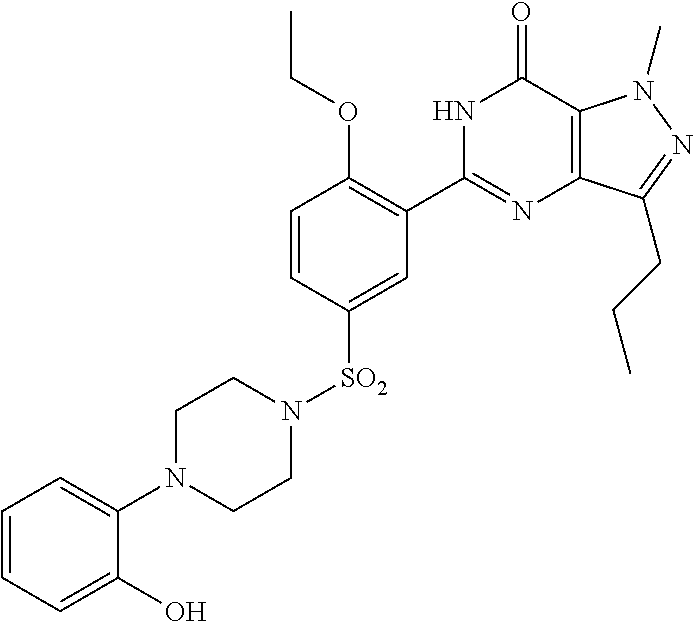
[SO2](C1=CC(C2=NC3=C(C(=O)N2)N(C)N=C3CCC)=C(OCC)C=C1)N1CCN(C2=CC=CC=C2O)CC1
